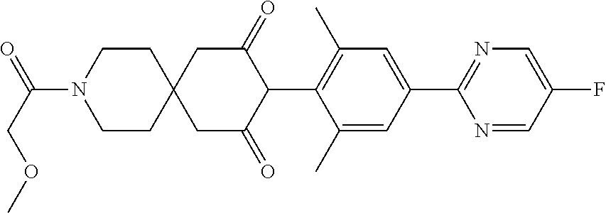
C1(C)=CC(C2=NC=C(F)C=N2)=CC(C)=C1C1C(=O)CC2(CC1=O)CCN(C(COC)=O)CC2
